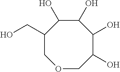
O1CC(O)C(O)C(O)C(O)C(CO)C1
